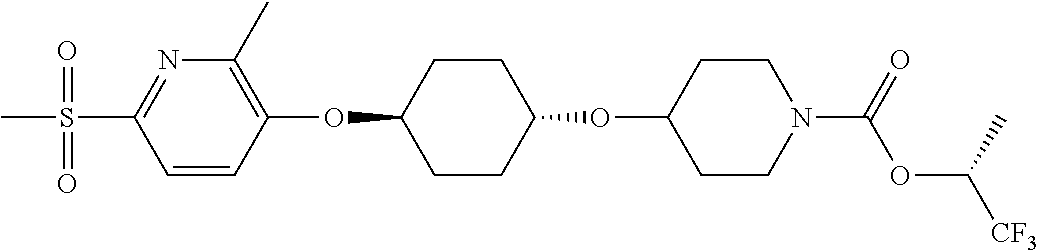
C1=CC(OC2CCC(OC3CCN(C(OC([CF3])C)=O)CC3)CC2)=C(C)N=C1S(C)(=O)=O
